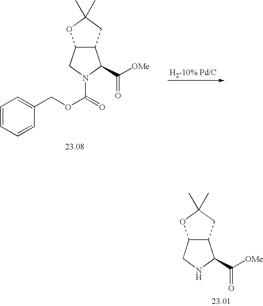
C12C(CNC1C([OMe])=O)OC(C)(C)C2.C12C(CN(C(=O)OCC3=CC=CC=C3)C1C([OMe])=O)OC(C)(C)C2
